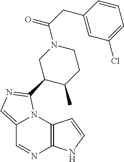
C12=CN=C(C3C(C)CCN(C(CC4=CC(Cl)=CC=C4)=O)C3)N1C1=C(N=C2)NC=C1
